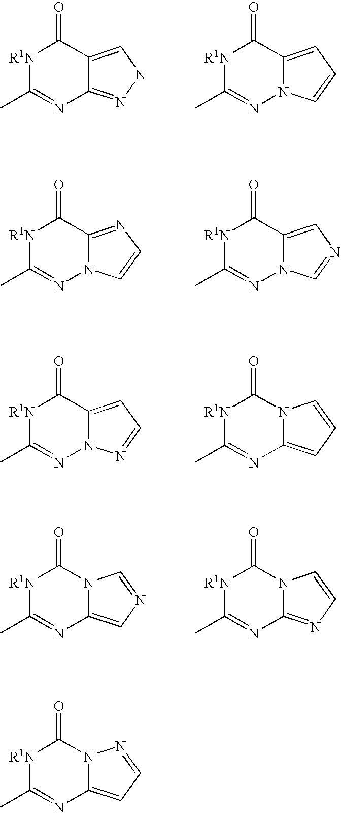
[R1N]1C(C)=NC2=NNC=C2C1=O.[R1N]1C(C)=NN2C(=CC=C2)C1=O.[R1N]1C(C)=NN2C(=NC=C2)C1=O.[R1N]1C(C)=NN2C(=CN=C2)C1=O.[R1N]1C(C)=NN2C(=CC=N2)C1=O.[R1N]1C(C)=NC2=CC=CN2C1=O.[R1N]1C(C)=NC2=CN=CN2C1=O.[R1N]1C(C)=NC2=NC=CN2C1=O.[R1N]1C(C)=NC2=CC=NN2C1=O
